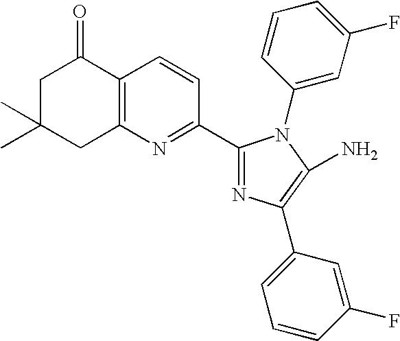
C1C(C)(C)CC2=C(C1=O)C=CC(C1=NC(C3=CC=CC(F)=C3)=C(N)N1C1=CC(F)=CC=C1)=N2
